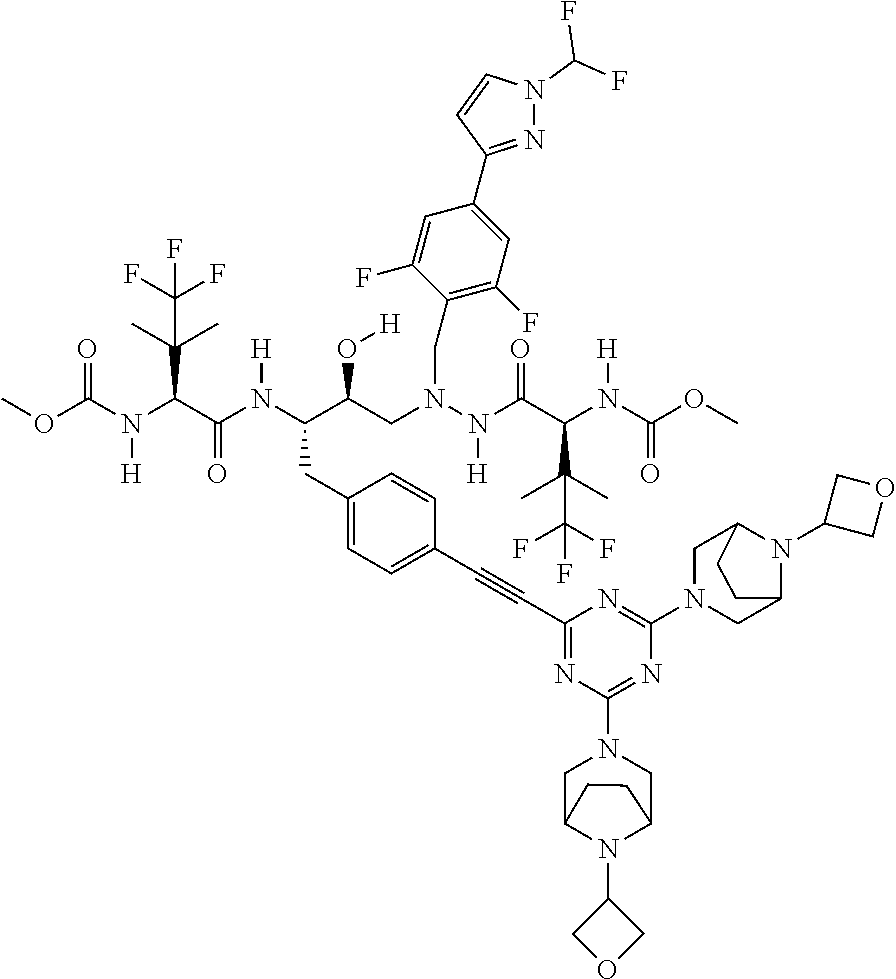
COC(N(C(C(N(C(C(CN(N(C(C(N(C(OC)=O)[H])C(C)(C)C(F)(F)F)=O)[H])CC1=C(F)C=C(C2=NN(C(F)F)C=C2)C=C1F)O[H])CC1=CC=C(C#CC2=NC(N3CC4N(C5COC5)C(C3)CC4)=NC(N3CC4N(C5COC5)C(C3)CC4)=N2)C=C1)[H])=O)C(C)(C)C(F)(F)F)[H])=O
